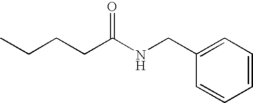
C1(CNC(CCCC)=O)=CC=CC=C1
